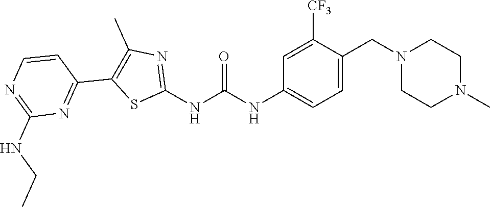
C1=C(CN2CCN(C)CC2)C([CF3])=CC(NC(NC2=NC(C)=C(C3=NC(NCC)=NC=C3)S2)=O)=C1
